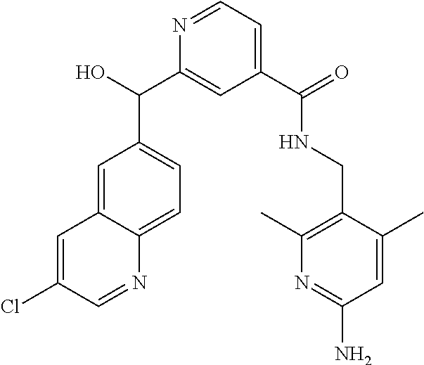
C1=C2C(=CC=C1C(C1=CC(C(NCC3=C(C)N=C(N)C=C3C)=O)=CC=N1)O)N=CC(Cl)=C2
